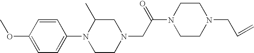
COC1=CC=C(N2CCN(CC(N3CCN(CC=C)CC3)=O)CC2C)C=C1
